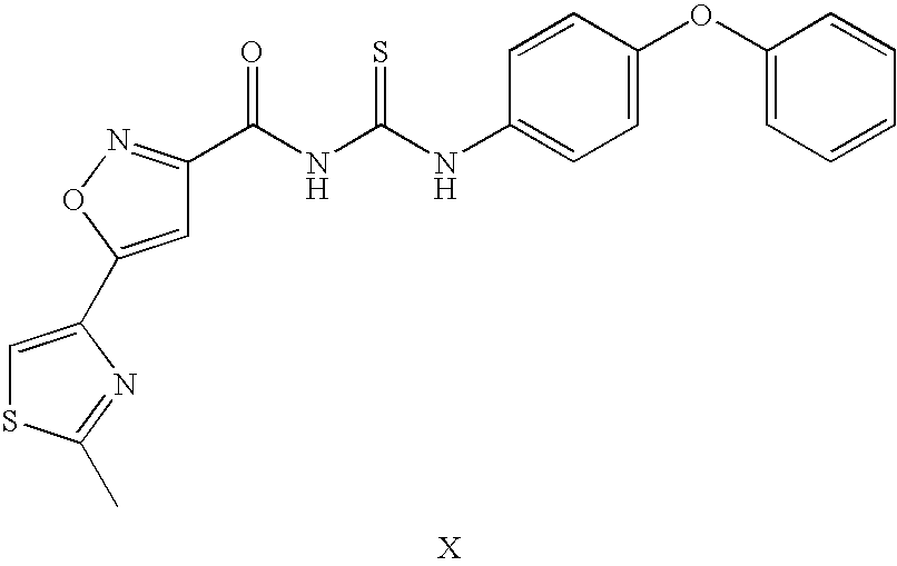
C1=C(C2=CSC(C)=N2)ON=C1C(NC(NC1=CC=C(OC2=CC=CC=C2)C=C1)=S)=O
